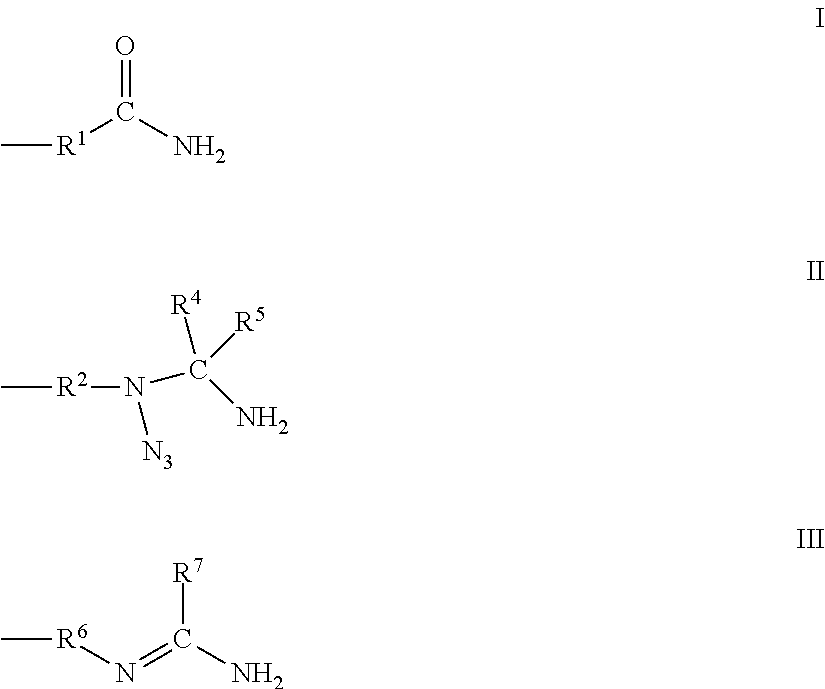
C[R1]C(N)=O.C[R2]N(C(N)([R4])[R5])[N3].C[R6]N=C(N)[R7]
